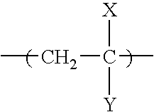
CCC(C)([Y])[X]
